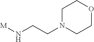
[M]NCCN1CCOCC1
